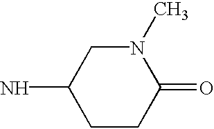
C1CC(=O)N(C)CC1N
